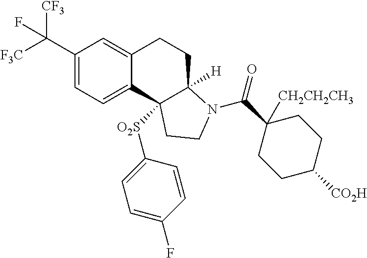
C1(C([CF3])([F3C])F)=CC=C2C(=C1)CCC1([H])C2([O2S]C2=CC=C(F)C=C2)CCN1C(C1([CH2CH2CH3])CCC([CO2H])CC1)=O
